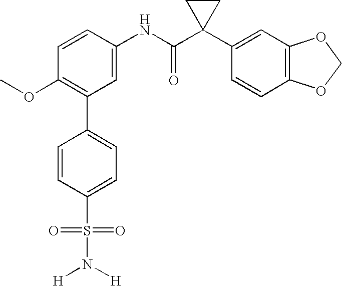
C1(NC(C2(C3=CC4=C(C=C3)OCO4)CC2)=O)=CC(C2=CC=C(S(N([H])[H])(=O)=O)C=C2)=C(OC)C=C1
